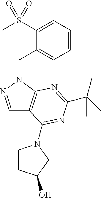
C1=CC=C(S(C)(=O)=O)C(CN2C3=C(C=N2)C(N2CCC(O)C2)=NC(C(C)(C)C)=N3)=C1
